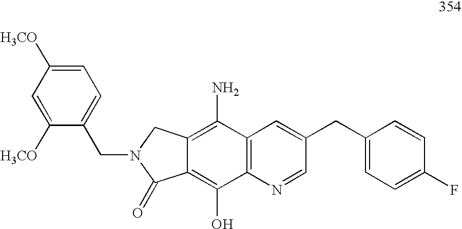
C12=C(O)C3=C(C(N)=C1CN(CC1=CC=C([H3CO])C=C1[H3CO])C2=O)C=C(CC1=CC=C(F)C=C1)C=N3
